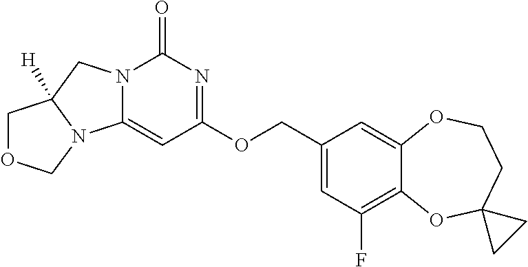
N12C(=CC(OCC3=CC(F)=C4C(=C3)OCCC3(O4)CC3)=NC1=O)N1C([H])(C2)COC1
